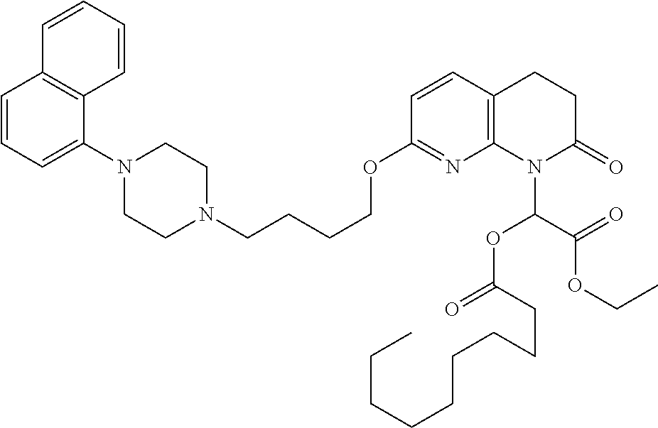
C1=CC=C(N2CCN(CCCCOC3=NC4=C(C=C3)CCC(=O)N4C(OC(CCCCCCCCC)=O)C(OCC)=O)CC2)C2=C1C=CC=C2
